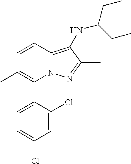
C1(C2=C(C)C=CC3=C(NC(CC)CC)C(C)=NN23)=CC=C(Cl)C=C1Cl
